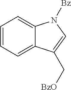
C1=CC=C2C(=C1)N([Bz])C=C2C[BzO]
